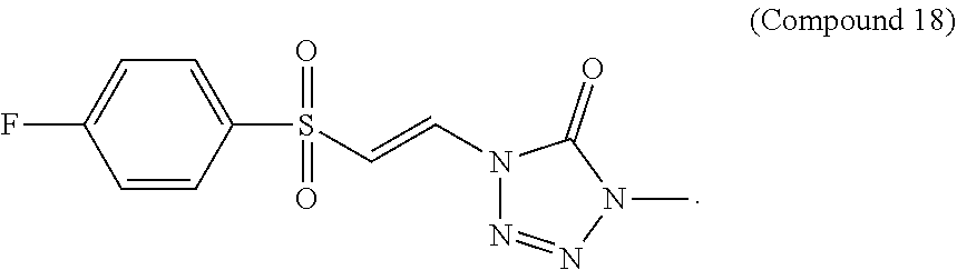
C1=CC(S(C=CN2N=NN(C)C2=O)(=O)=O)=CC=C1F
